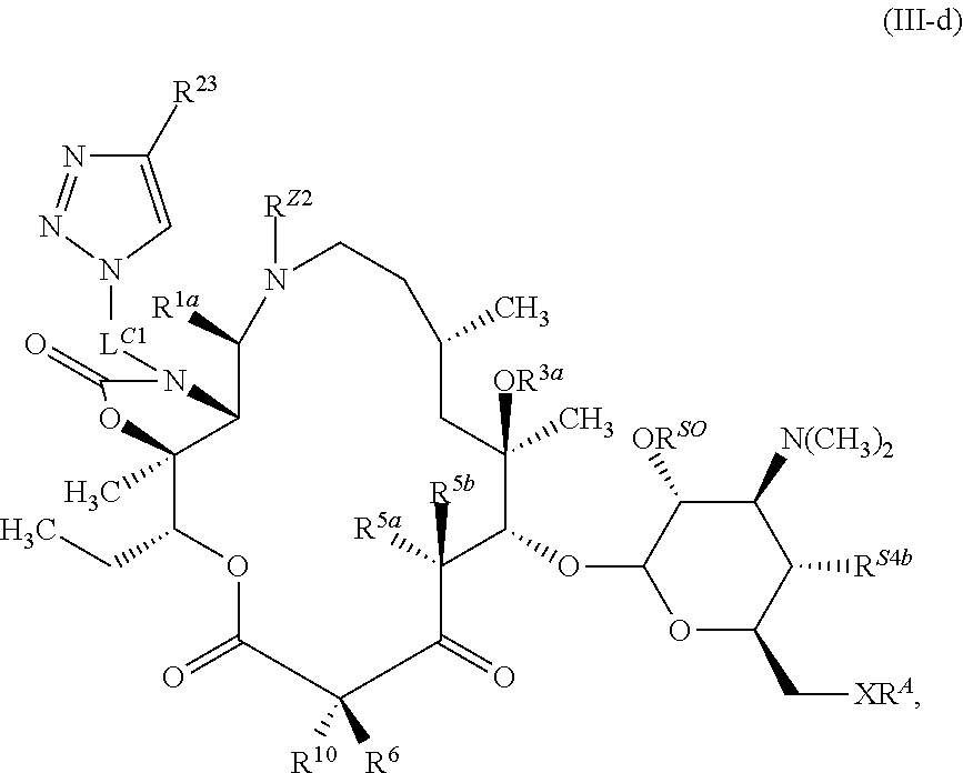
C1([R23])=CN([LC1]N2C3C(C)(C(CC)OC(=O)C([R10])([R6])C(=O)C([R5a])([R5b])C(OC4OC(C[XRA])C([RS4b])C([N(CH3)2])C4[ORSO])C(C)([OR3a])CC(C)CCN([RZ2])C3[R1a])OC2=O)N=N1
